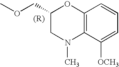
COCC1CN(C)C2=C(O1)C=CC=C2[OCH3]
